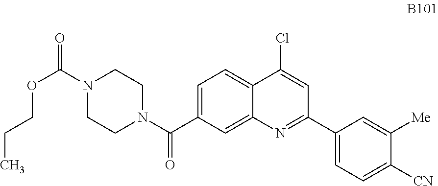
C1=C(C(N2CCN(C(=O)OCCC)CC2)=O)C=C2C(=C1)C(Cl)=CC(C1=CC=C([CN])C([Me])=C1)=N2
